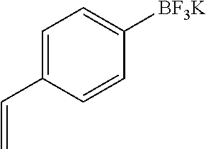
C1=C(C=C)C=CC([BF3K])=C1
